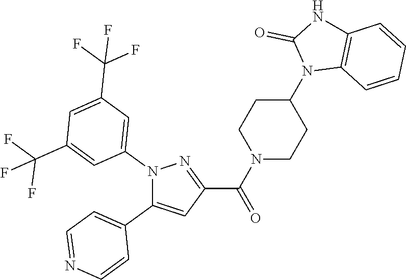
N1(C2=CC(C(F)(F)F)=CC(C(F)(F)F)=C2)C(C2=CC=NC=C2)=CC(C(N2CCC(N3C4=C(NC3=O)C=CC=C4)CC2)=O)=N1
